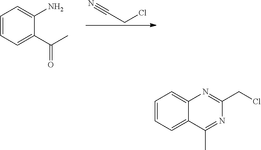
C1=CC=C(C(C)=O)C(N)=C1.N#CCCl.C1=CC=C2C(=C1)N=C(CCl)N=C2C
